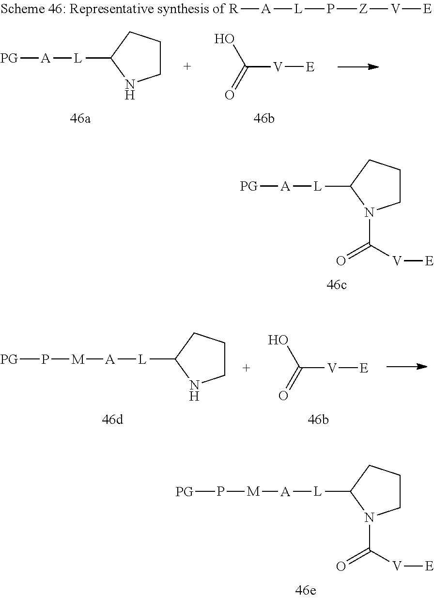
[R][A][L]P[Z][V][E].[PG][A][L]C1NCCC1.C([V][E])(O)=O.[PG][A][L]C1N(C([V][E])=O)CCC1.[A]([L]C1NCCC1)[M]P[PG].C([V][E])(O)=O.[A]([L]C1N(C([V][E])=O)CCC1)[M]P[PG]
